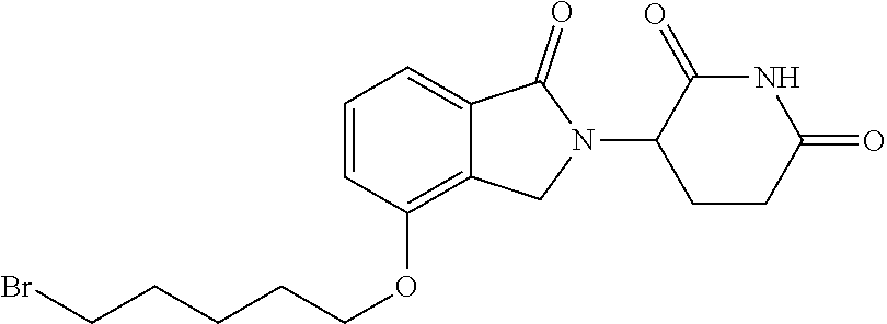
C1=CC(OCCCCCBr)=C2C(=C1)C(=O)N(C1C(=O)NC(=O)CC1)C2
